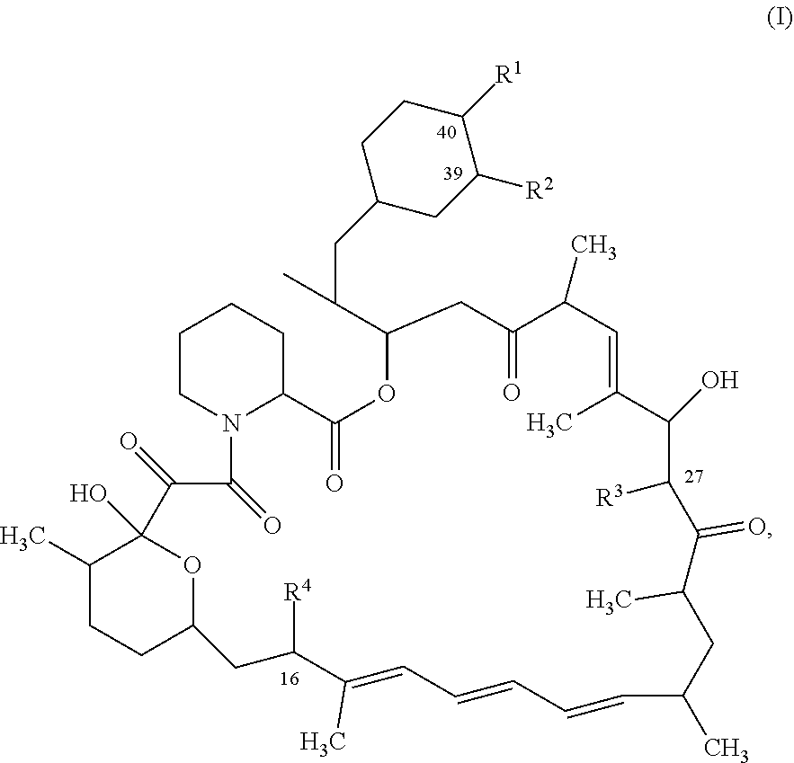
C1CN2C(CC1)C(=O)OC(C(C)CC1CC([R2])C([R1])CC1)CC(=O)C(C)C=C(C)C(O)C([R3])C(=O)C(C)CC(C)C=CC=CC=C(C)C([R4])CC1CCC(C)C(O)(C(=O)C2=O)O1
